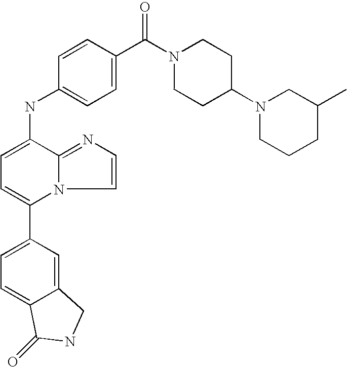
C12=CC(C3=CC=C(NC4=CC=C(C(=O)N5CCC(N6CC(C)CCC6)CC5)C=C4)C4=NC=CN34)=CC=C1C(=O)NC2
